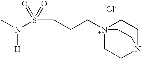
[Cl-].C(CS(N([H])C)(=O)=O)C[N+]12CCN(CC1)CC2
